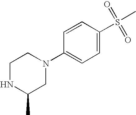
C1NC(C)CN(C2=CC=C(S(C)(=O)=O)C=C2)C1
